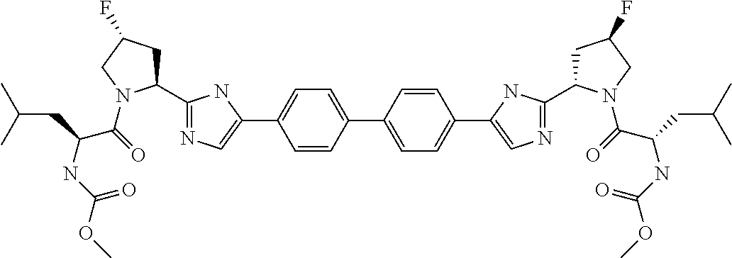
C1(C2=NC=C(C3=CC=C(C4=CC=C(C5=CN=C(C6CC(F)CN6C(=O)C(CC(C)C)NC(OC)=O)N5)C=C4)C=C3)N2)CC(F)CN1C(=O)C(CC(C)C)NC(OC)=O
